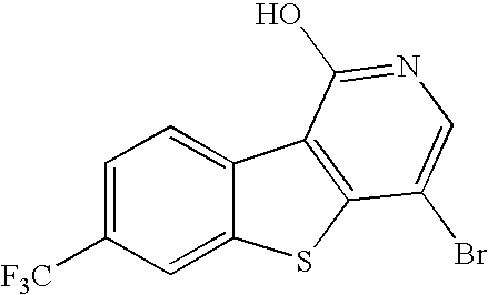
C1=C([F3C])C=C2C(=C1)C1=C(S2)C(Br)=CN=C1O
